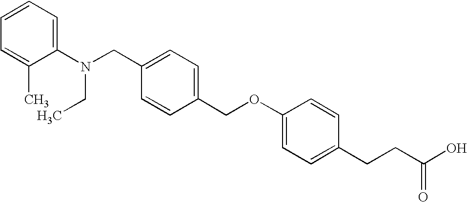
C1(C)=CC=CC=C1N(CC1=CC=C(COC2=CC=C(CCC(O)=O)C=C2)C=C1)CC
